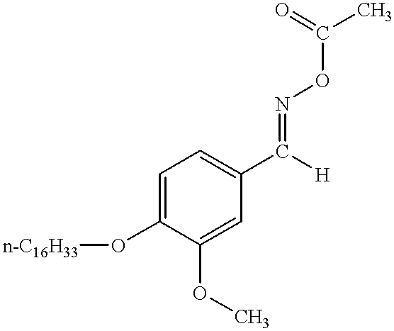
C1(OC)=CC(C([H])=NOC(C)=O)=CC=C1O[n-C16H33]
